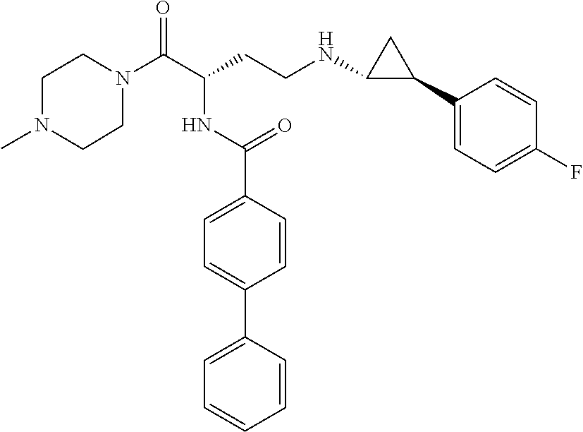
C1N(C(C(CCNC2C(C3=CC=C(F)C=C3)C2)NC(C2=CC=C(C3=CC=CC=C3)C=C2)=O)=O)CCN(C)C1
